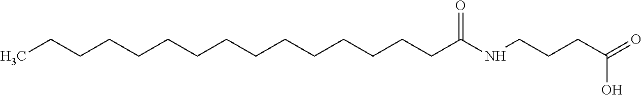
C(CCCCCCCCC(NCCCC(=O)O)=O)CCCCCC
